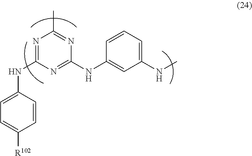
C1(NC2=CC(NC)=CC=C2)=NC(NC2=CC=C([R102])C=C2)=NC(C)=N1
